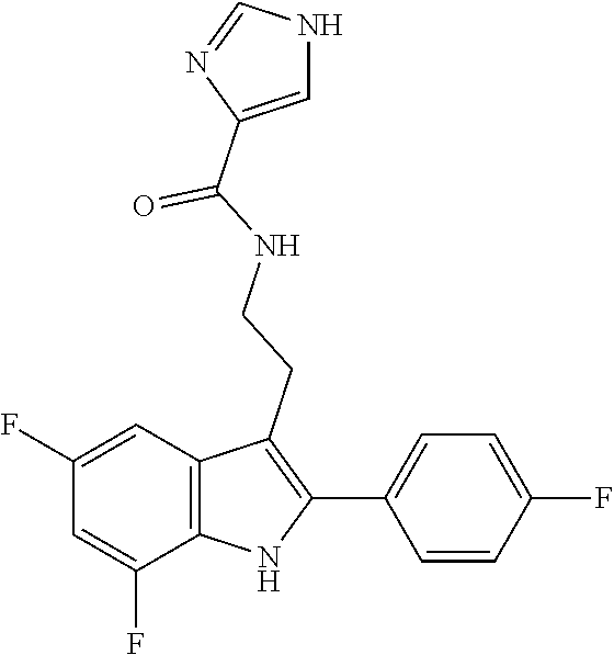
C1=C(C(NCCC2=C(C3=CC=C(F)C=C3)NC3=C2C=C(F)C=C3F)=O)N=CN1
